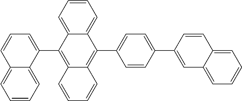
C12=CC=CC=C1C(C1=CC=C(C3=CC4=CC=CC=C4C=C3)C=C1)=C1C(=C2C2=CC=CC3=CC=CC=C23)C=CC=C1
